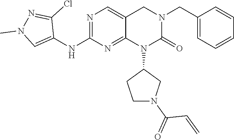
C1=CC=CC(CN2CC3=CN=C(NC4=CN(C)N=C4Cl)N=C3N(C3CCN(C(=O)C=C)C3)C2=O)=C1
